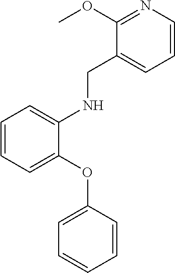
C1=CC=C(OC2=CC=CC=C2)C(NCC2=CC=CN=C2OC)=C1
